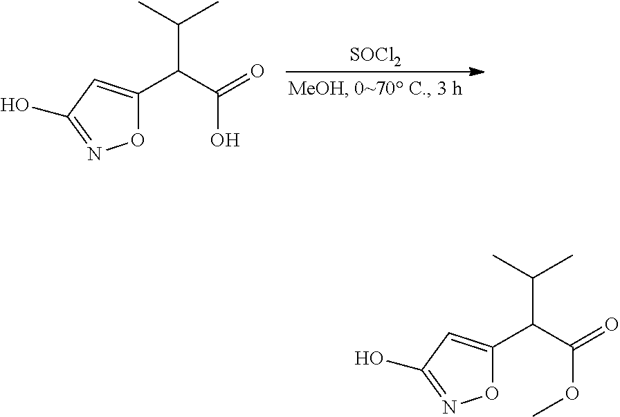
[SOCl2].O1C(C(C(=O)O)C(C)C)=CC(O)=N1.O1C(C(C(=O)OC)C(C)C)=CC(O)=N1
